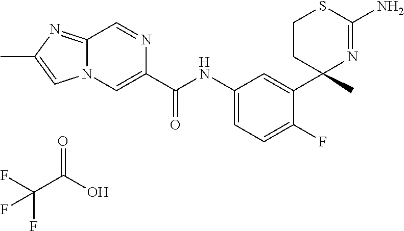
C1(C(NC2=CC=C(F)C(C3(C)N=C(N)SCC3)=C2)=O)=CN2C(=NC(C)=C2)C=N1.FC(C(O)=O)(F)F
